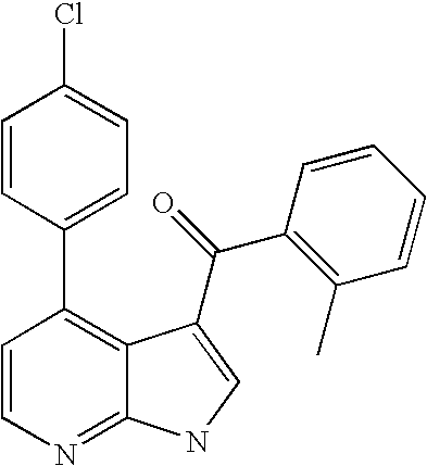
C1=CN=C2C(=C1C1=CC=C(Cl)C=C1)C(C(C1=C(C)C=CC=C1)=O)=CN2
